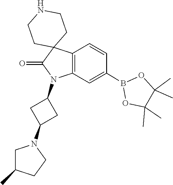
C1(C)(C)C(C)(C)OB(C2=CC3=C(C=C2)C2(C(=O)N3C3CC(N4CC(C)CC4)C3)CCNCC2)O1
